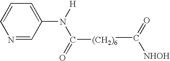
C1=CN=CC(N([H])C([(CH2)6])=O)=C1.CC(=O)[NHOH]
